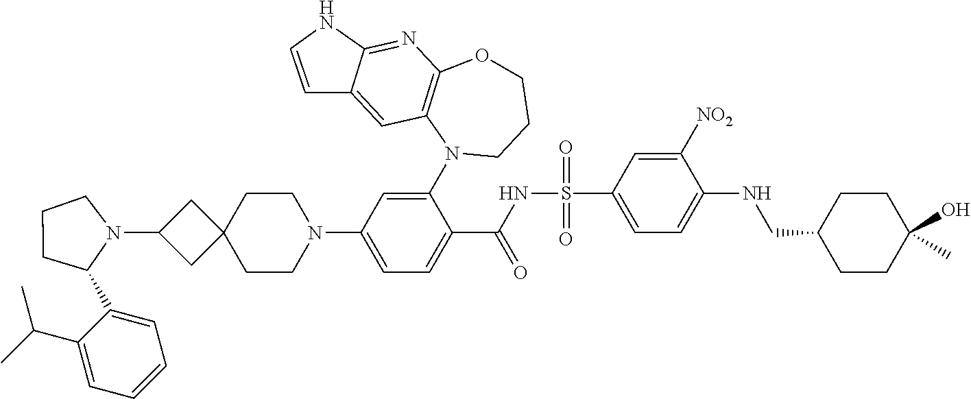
C1(C2N(C3CC4(C3)CCN(C3=CC=C(C(=O)NS(C5=CC=C(NCC6CCC(C)(O)CC6)C([NO2])=C5)(=O)=O)C(N5CCCOC6=C5C=C5C(=N6)NC=C5)=C3)CC4)CCC2)=CC=CC=C1C(C)C
